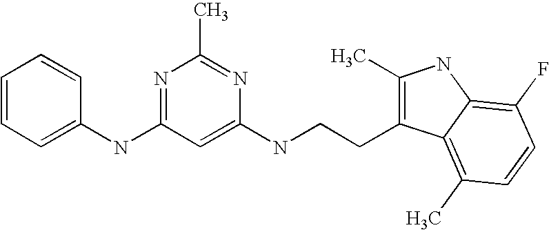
N(C1=NC(C)=NC(NCCC2=C(C)NC3=C(F)C=CC(C)=C23)=C1)C1=CC=CC=C1
